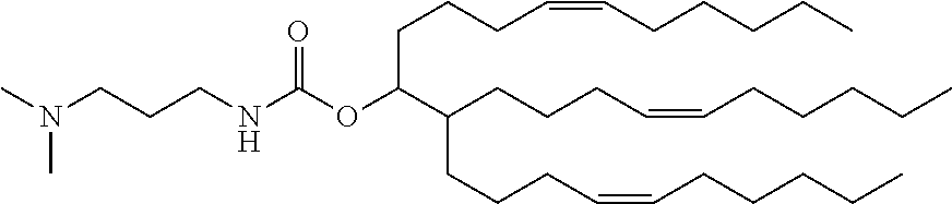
N(C)(CCCNC(=O)OC(CCCC=CCCCCC)C(CCCC=CCCCCC)CCCC=CCCCCC)C
